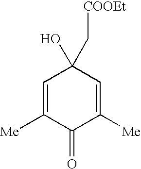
C1=C([Me])C(=O)C([Me])=CC1(O)C[COOEt]
